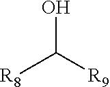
OC([R8])[R9]
